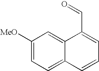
C1([MeO])=CC=C2C(=C1)C(C=O)=CC=C2
